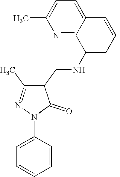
C1(CNC2=CC=CC3=CC=C(C)N=C23)C(C)=NN(C2=CC=CC=C2)C1=O
